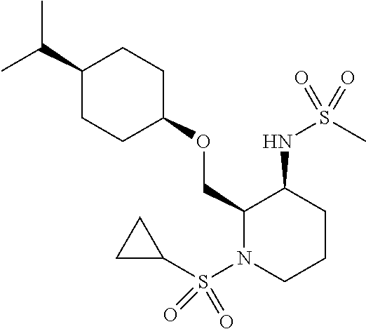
C(C)(C)C1CCC(OCC2N(S(C3CC3)(=O)=O)CCCC2NS(C)(=O)=O)CC1
